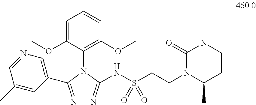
N1=C(C2=CN=CC(C)=C2)N(C2=C(OC)C=CC=C2OC)C(NS(CCN2C(C)CCN(C)C2=O)(=O)=O)=N1
